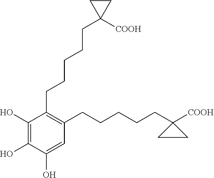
C1(CCCCCC2([COOH])CC2)=C(CCCCCC2([COOH])CC2)C=C(O)C(O)=C1O
